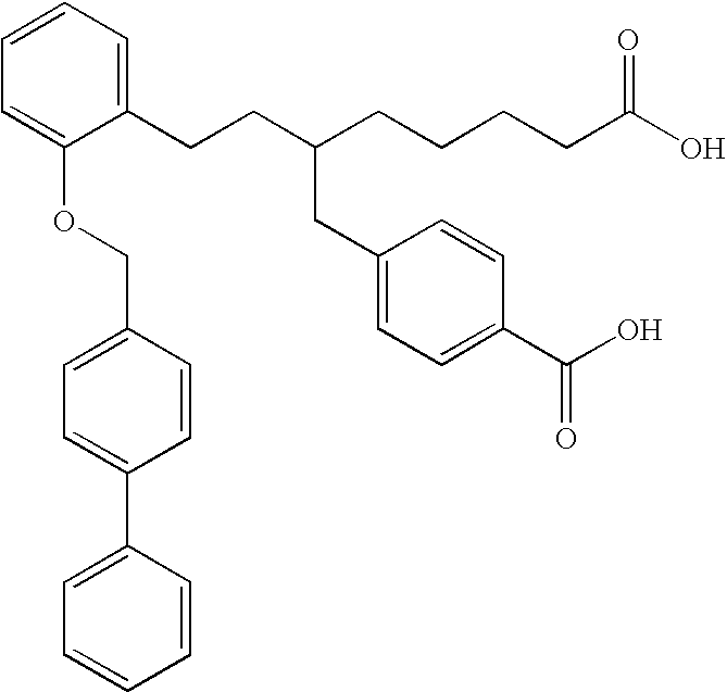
C1(CCC(CCCCC(O)=O)CC2=CC=C(C(O)=O)C=C2)=CC=CC=C1OCC1=CC=C(C2=CC=CC=C2)C=C1
